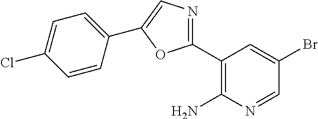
C1(C2=NC=C(C3=CC=C(Cl)C=C3)O2)=C(N)N=CC(Br)=C1
